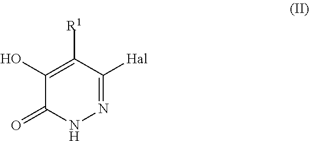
C1(=O)NN=C([Hal])C([R1])=C1O
